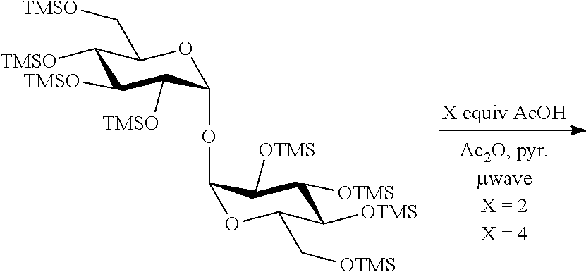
C1([TMSO])C([TMSO])C([TMSO])C(OC2OC(C[OTMS])C([OTMS])C([OTMS])C2[OTMS])OC1C[TMSO]
